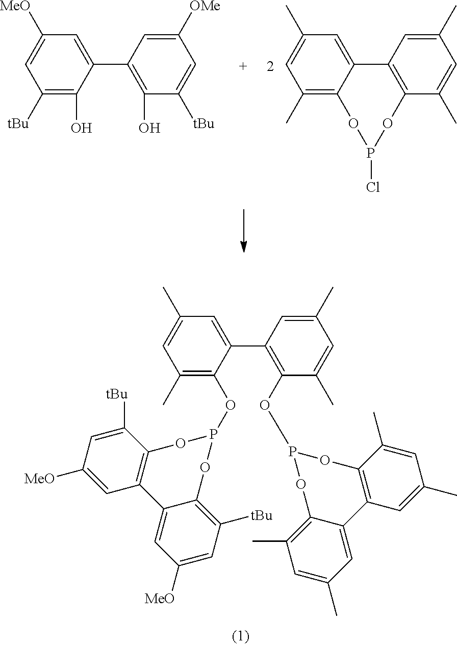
C1(C)=C(OP2OC3=C(C=C([MeO])C=C3[tBu])C3=CC([MeO])=CC([tBu])=C3O2)C(C2=C(OP3OC4=C(C=C(C)C=C4C)C4=CC(C)=CC(C)=C4O3)C(C)=CC(C)=C2)=CC(C)=C1.C1(C)=C2C(=CC(C)=C1)C1=C(C(C)=CC(C)=C1)OP(Cl)O2.C1([tBu])=C(O)C(C2=C(O)C([tBu])=CC([OMe])=C2)=CC([MeO])=C1
